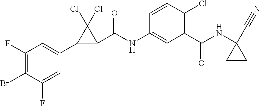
C1(F)=C(Br)C(F)=CC(C2C(C(NC3=CC(C(NC4(C#N)CC4)=O)=C(Cl)C=C3)=O)C2(Cl)Cl)=C1
